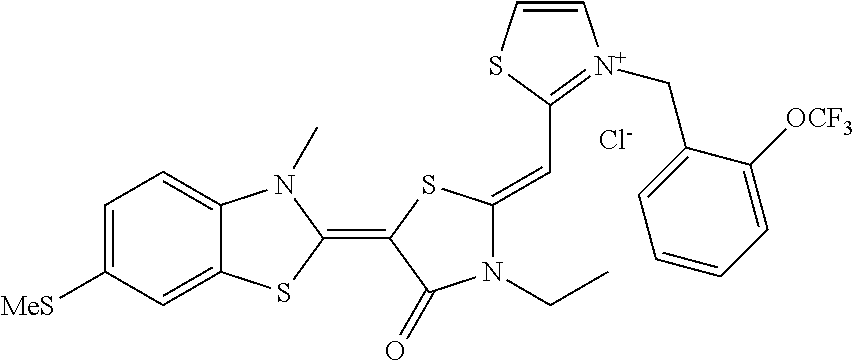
[Cl-].C1=C([MeS])C=C2C(=C1)N(C)C(=C1C(=O)N(CC)C(=CC3=[N+](CC4=CC=CC=C4[OCF3])C=CS3)S1)S2
